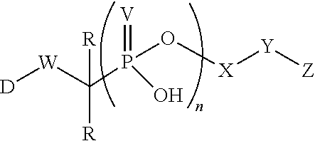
C(P(O[X][Y][Z])(=[V])O)([R])([R])[W][D]
